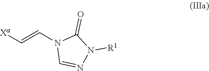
C(=CN1C=NN([R1])C1=O)[Xa]
